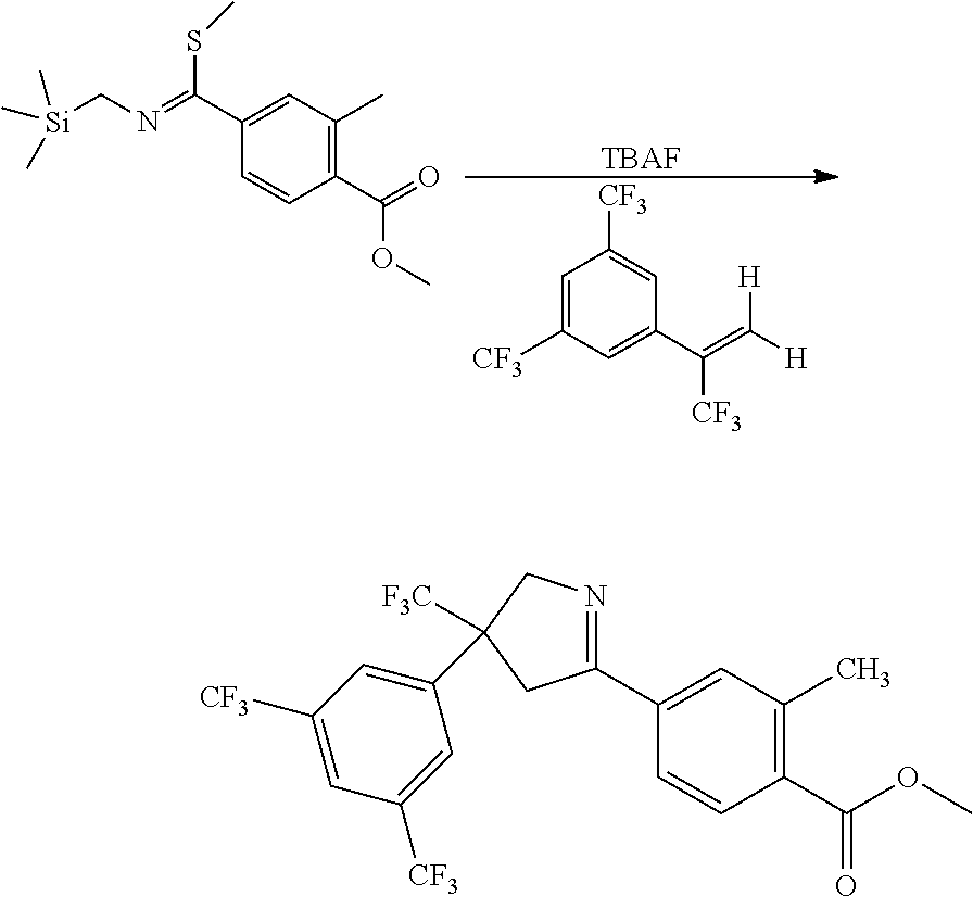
C1=C([CF3])C=C(C(=C([H])[H])[CF3])C=C1[CF3].[TBAF].[Si](CN=C(C1=CC(C)=C(C(OC)=O)C=C1)SC)(C)(C)C.C1(C2=NCC(C3=CC([CF3])=CC([CF3])=C3)([F3C])C2)=CC(C)=C(C(OC)=O)C=C1
